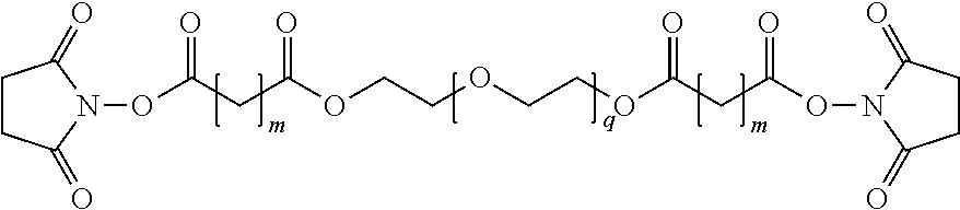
C1CC(=O)N(OC(CC(OCCOCCOC(CC(ON2C(=O)CCC2=O)=O)=O)=O)=O)C1=O
